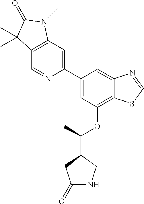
C1=C(C2=CC3=C(C=N2)C(C)(C)C(=O)N3C)C=C2C(=C1OC(C1CC(=O)NC1)C)SC=N2
